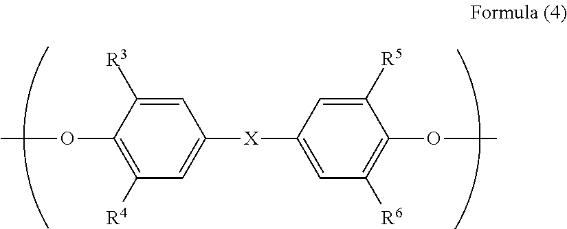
C1=C([R3])C(OC)=C([R4])C=C1[X]C1=CC([R6])=C(OC)C([R5])=C1
